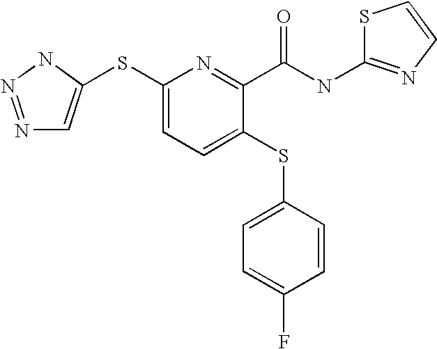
C1(SC2=CN=NN2)=CC=C(SC2=CC=C(F)C=C2)C(C(NC2=NC=CS2)=O)=N1
